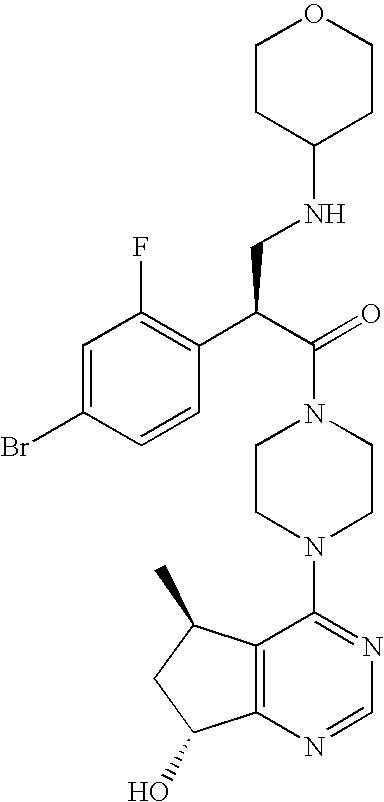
C(N1CCN(C2=NC=NC3=C2C(C)CC3O)CC1)(C(C1=C(F)C=C(Br)C=C1)CNC1CCOCC1)=O
